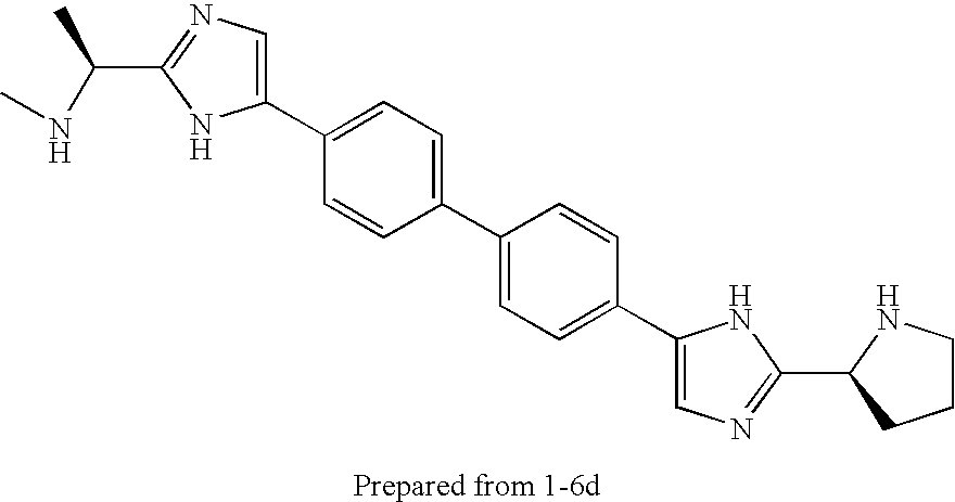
C1(C2=CC=C(C3=CN=C(C(C)NC)N3)C=C2)=CC=C(C2=CN=C(C3NCCC3)N2)C=C1
